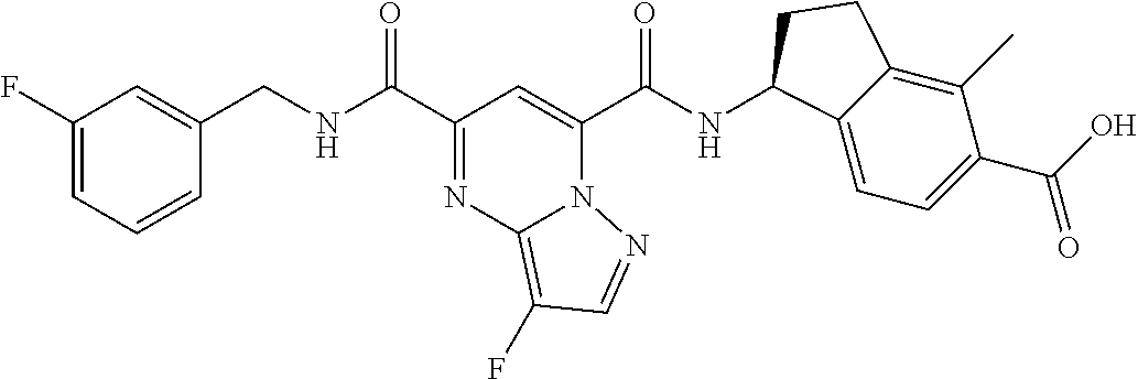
C1=CC=C(F)C=C1CNC(C1=NC2=C(F)C=NN2C(C(NC2C3=CC=C(C(O)=O)C(C)=C3CC2)=O)=C1)=O
